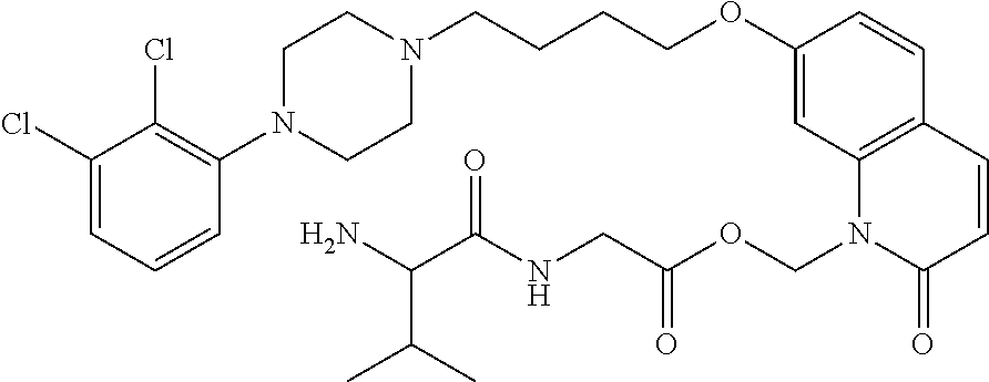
C1(Cl)=CC=CC(N2CCN(CCCCOC3=CC4=C(C=C3)C=CC(=O)N4COC(CNC(C(N)C(C)C)=O)=O)CC2)=C1Cl
